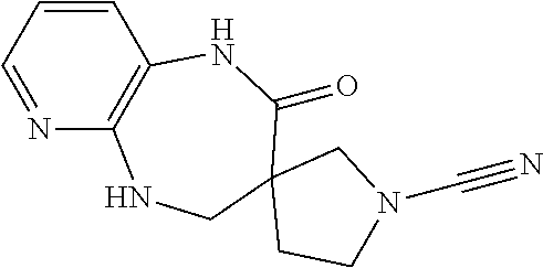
C1=CC=NC2=C1NC(=O)C1(CN2)CCN(C#N)C1
